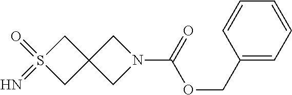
C1S(=O)(=N)CC12CN(C(=O)OCC1=CC=CC=C1)C2
